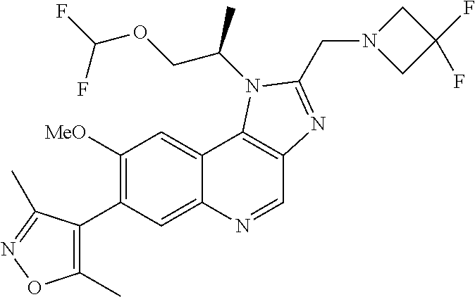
C1([MeO])=C(C2=C(C)ON=C2C)C=C2C(=C1)C1=C(C=N2)N=C(CN2CC(F)(F)C2)N1C(COC(F)F)C
